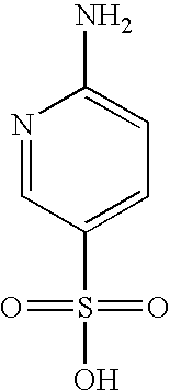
N1=CC(S(=O)(=O)O)=CC=C1N
